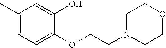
C1(C)=CC=C(OCCN2CCOCC2)C(O)=C1
